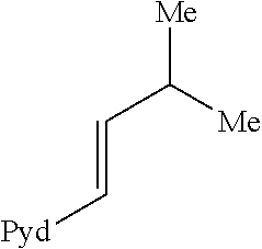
[Me]C([Me])C=C[Pyd]
